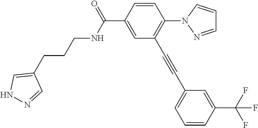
C1=CC(C(=O)NCCCC2=CNN=C2)=CC(C#CC2=CC=CC(C(F)(F)F)=C2)=C1N1N=CC=C1
